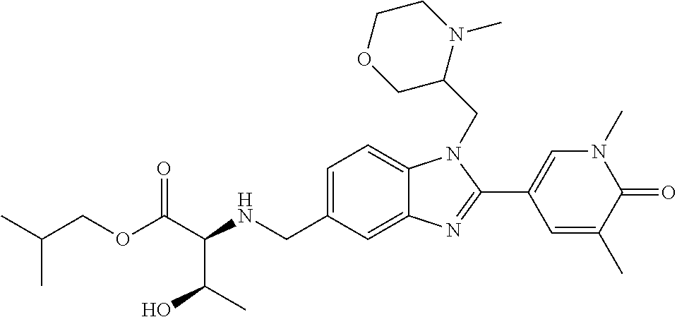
C1=C(CNC(C(OCC(C)C)=O)C(C)O)C=C2C(=C1)N(CC1N(C)CCOC1)C(C1=CN(C)C(=O)C(C)=C1)=N2
